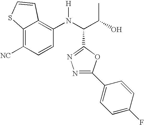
C12=C([NC])C=CC(N(C(C(O)C)C3=NN=C(C4=CC=C(F)C=C4)O3)[H])=C1C=CS2
